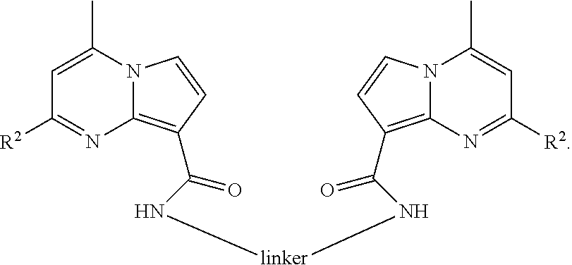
C1=C(C)N2C(=C(C(N[linker]NC(C3=C4N=C([R2])C=C(C)N4C=C3)=O)=O)C=C2)N=C1[R2]
